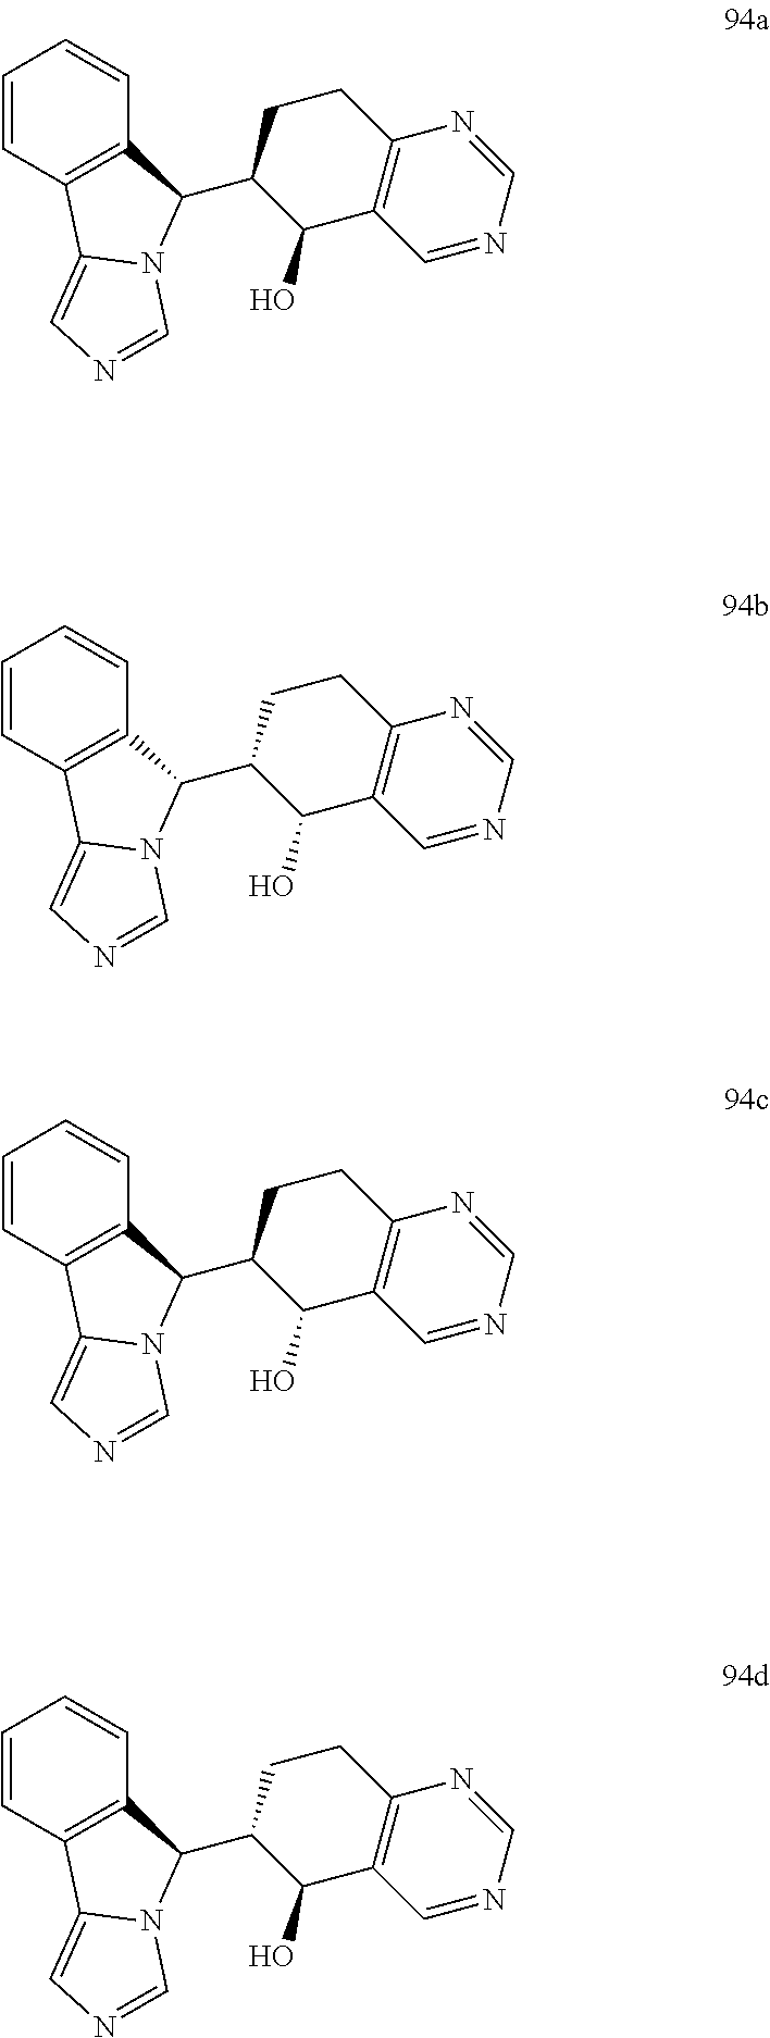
C1=CC2=C(C=C1)C(C1C(O)C3=C(CC1)N=CN=C3)N1C2=CN=C1.C1=CC2=C(C=C1)C(C1C(O)C3=C(CC1)N=CN=C3)N1C2=CN=C1.C1=CC2=C(C=C1)C(C1C(O)C3=C(CC1)N=CN=C3)N1C2=CN=C1.C1=CC2=C(C=C1)C(C1C(O)C3=C(CC1)N=CN=C3)N1C2=CN=C1
